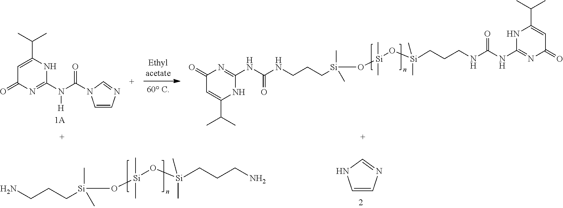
C1=C(C(C)C)NC(N(C(=O)N2C=CN=C2)[H])=NC1=O.C1(=O)C=C(C(C)C)NC(NC(NCCC[Si](O[Si](O[Si](C)(C)CCCNC(NC2=NC(=O)C=C(C(C)C)N2)=O)(C)C)(C)C)=O)=N1.NCCC[Si](O[Si](O[Si](C)(C)CCCN)(C)C)(C)C.C1=CN=CN1
